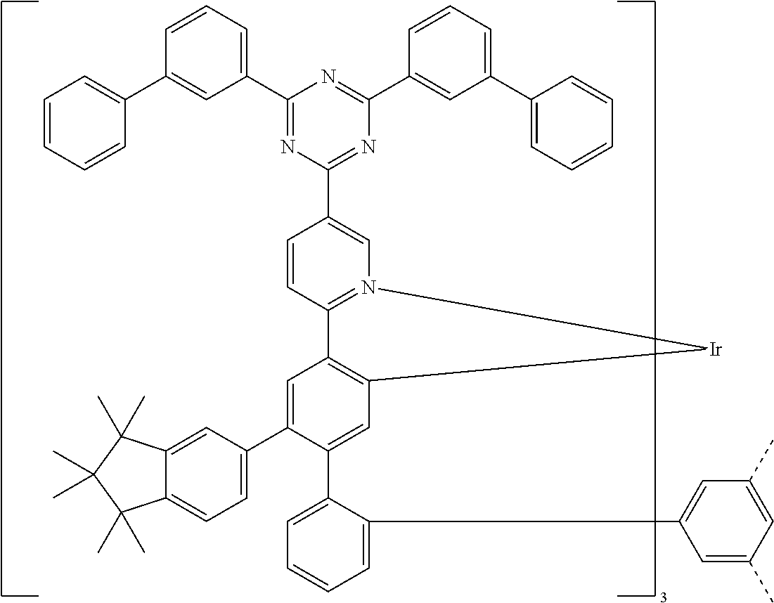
C12=CC(C3=CC4=C(C=C3C3=CC=CC=C3C3=CC(C)=CC(C)=C3)[Ir]N3=C4C=CC(C4=NC(C5=CC(C6=CC=CC=C6)=CC=C5)=NC(C5=CC=CC(C6=CC=CC=C6)=C5)=N4)=C3)=CC=C1C(C)(C)C(C)(C)C2(C)C
